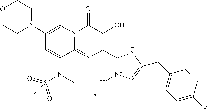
C1(N2CCOCC2)=CN2C(=NC(C3=[N+]([H])C=C(CC4=CC=C(F)C=C4)N3)=C(O)C2=O)C(N(C)S(C)(=O)=O)=C1.[Cl-]
